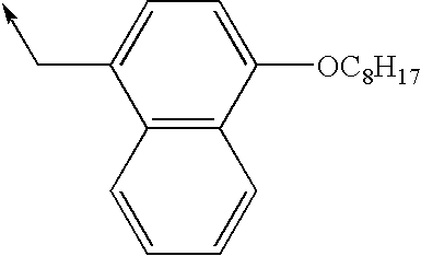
C1([OC8H17])=CC=C(C->C)C2=C1C=CC=C2
